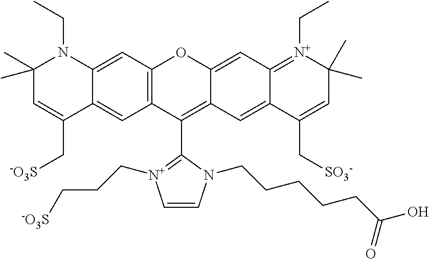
C1(C)(C)C=C(C[SO3-])C2=CC3=C(C=C2N1CC)OC1=CC2=[N+](CC)C(C)(C)C=C(C[SO3-])C2=CC1=C3C1=[N+](CCC[SO3-])C=CN1CCCCCC(O)=O
